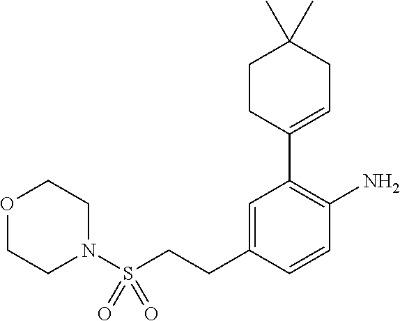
O1CCN(S(CCC2=CC(C3=CCC(C)(C)CC3)=C(N)C=C2)(=O)=O)CC1
